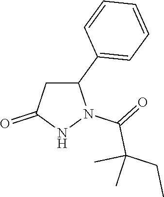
C1C(C2=CC=CC=C2)N(C(=O)C(CC)(C)C)NC1=O
